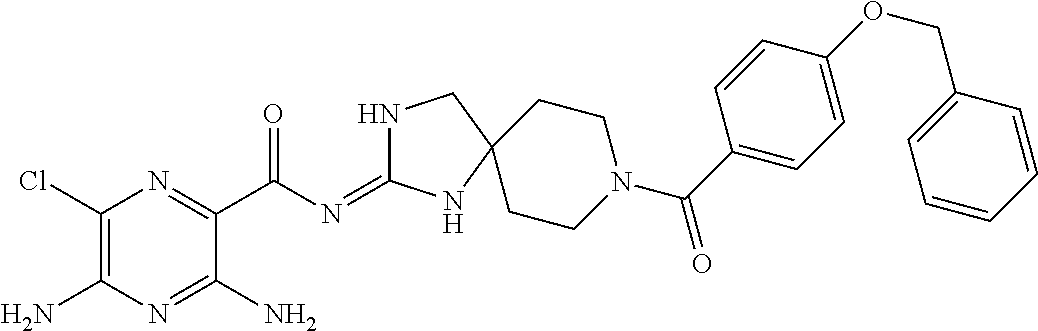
C1(Cl)=C(N)N=C(N)C(C(N=C2NCC3(N2)CCN(C(C2=CC=C(OCC4=CC=CC=C4)C=C2)=O)CC3)=O)=N1
